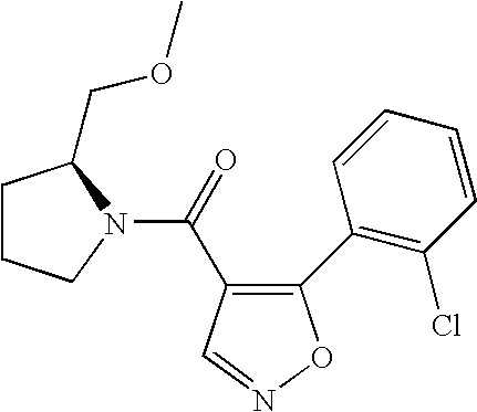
C(=O)(C1=C(C2=C(Cl)C=CC=C2)ON=C1)N1CCCC1COC
